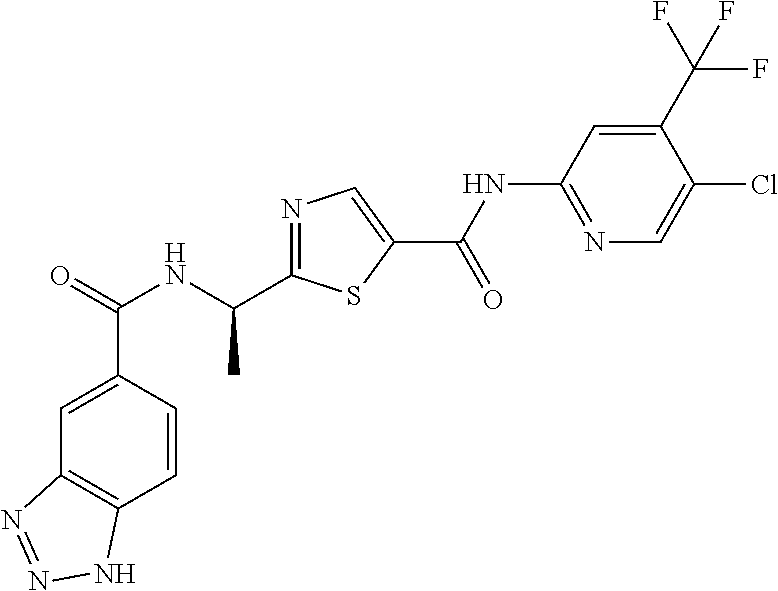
C1=CC(C(=O)NC(C)C2=NC=C(C(NC3=NC=C(Cl)C(C(F)(F)F)=C3)=O)S2)=CC2=C1NN=N2
